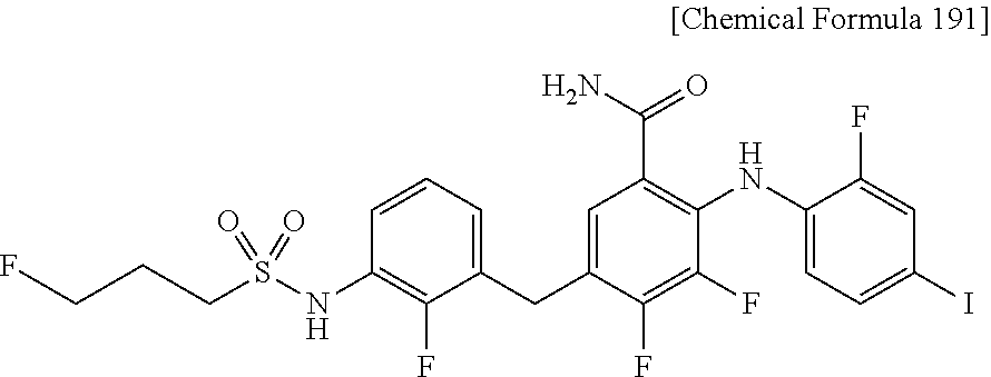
C1=CC=C(CC2=CC(C(N)=O)=C(NC3=CC=C(I)C=C3F)C(F)=C2F)C(F)=C1NS(CCCF)(=O)=O
